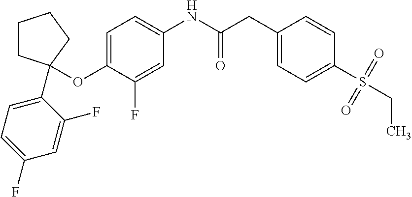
C1(OC2(C3=CC=C(F)C=C3F)CCCC2)=CC=C(NC(CC2=CC=C(S(CC)(=O)=O)C=C2)=O)C=C1F
